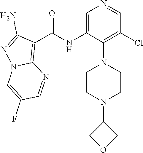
C1(N2CCN(C3=C(Cl)C=NC=C3NC(C3=C4N(N=C3N)C=C(F)C=N4)=O)CC2)COC1
